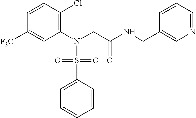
C1(N(CC(NCC2=CN=CC=C2)=O)S(C2=CC=CC=C2)(=O)=O)=C(Cl)C=CC([F3C])=C1
